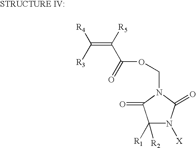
C(=C([R5])C(=O)OCN1C(=O)C([R2])([R1])N([X])C1=O)([R3])[R4]
